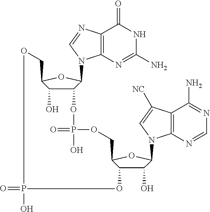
C12=C(N=C(N)NC1=O)N(C1C(OP(=O)(O)OCC3C(O)C(O)C(N4C5=C(C(N)=NC=N5)C([NC])=C4)O3)C(O)C(CO)O1)C=N2.O=PO
